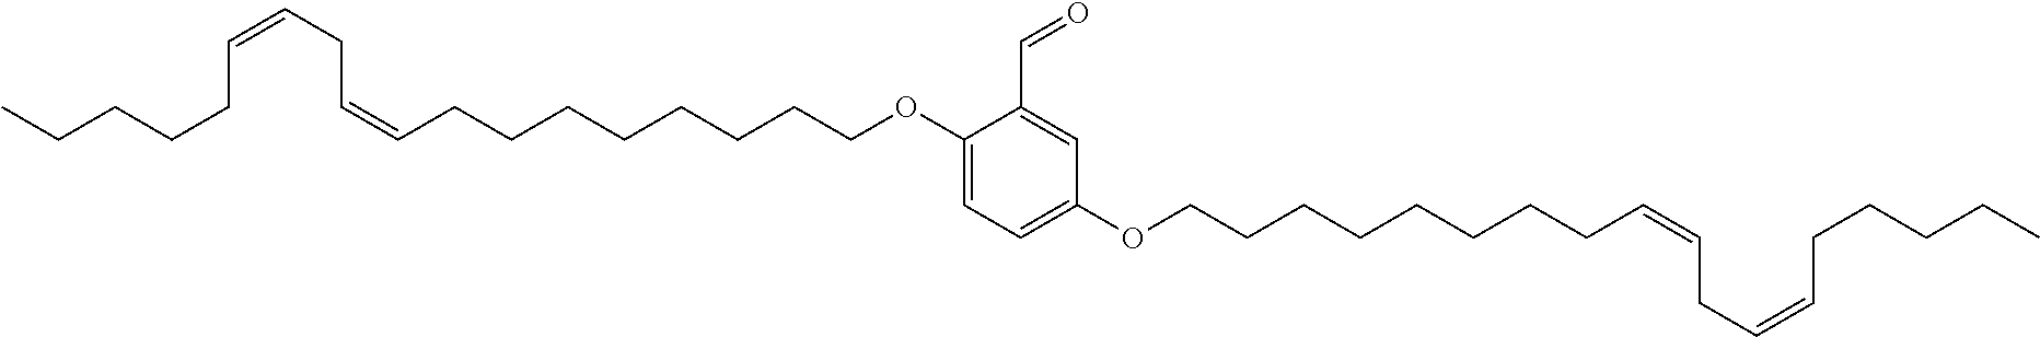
CCCCCC=CCC=CCCCCCCCCOC1=CC=C(OCCCCCCCCC=CCC=CCCCCC)C=C1C=O
